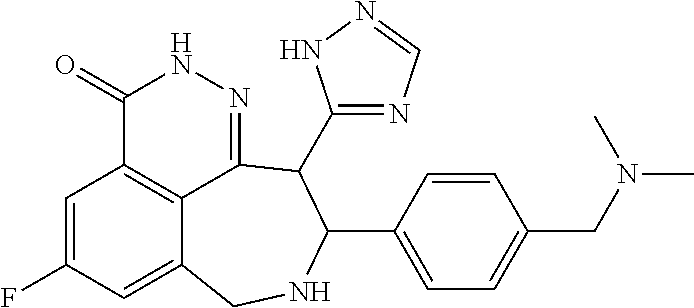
C1=C(F)C=C2C3=C1C(=O)NN=C3C(C1=NC=NN1)C(C1=CC=C(CN(C)C)C=C1)NC2
